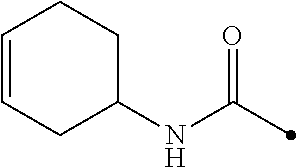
C1=CCC(NC(=O)C)CC1
